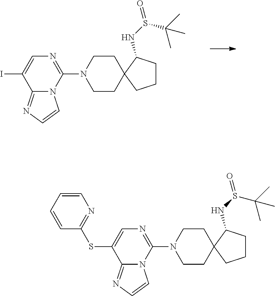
C12=NC=CN1C(N1CCC3(CC1)CCCC3NS(=O)C(C)(C)C)=NC=C2I.C12=NC=CN1C(N1CCC3(CC1)CCCC3NS(=O)C(C)(C)C)=NC=C2SC1=NC=CC=C1
